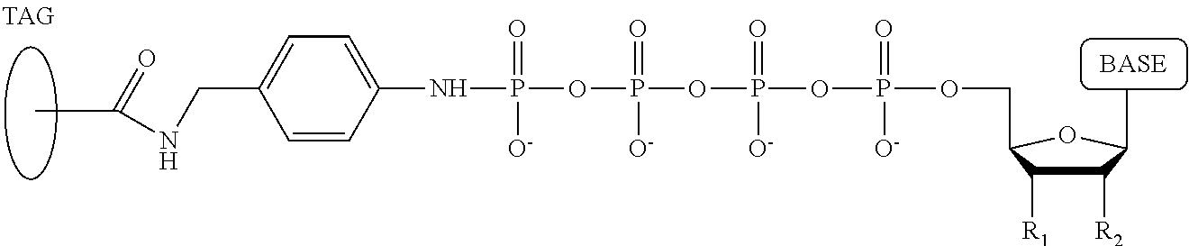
C1=C(CNC(C)=O)C=CC(NP(=O)([O-])OP(OP(OP(OCC2C([R1])C([R2])C(C)O2)(=O)[O-])(=O)[O-])(=O)[O-])=C1
